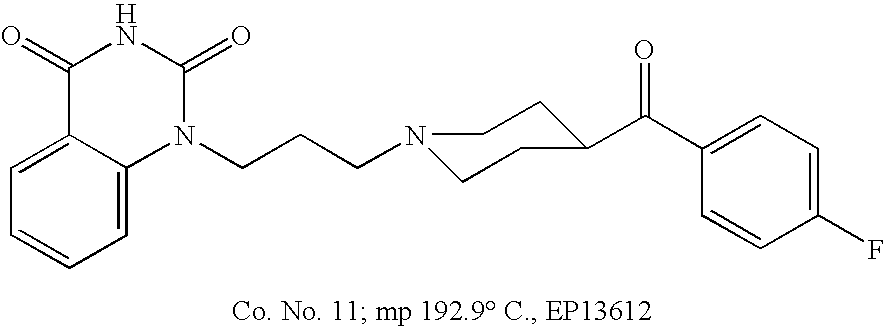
C(C1CCN(CCCN2C(=O)NC(=O)C3=CC=CC=C23)CC1)(C1=CC=C(F)C=C1)=O
